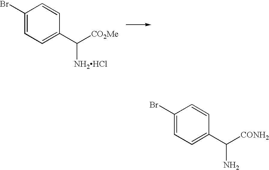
C1(Br)=CC=C(C([CO2Me])[NH2HCl])C=C1.C1(Br)=CC=C(C([CONH2])N)C=C1
